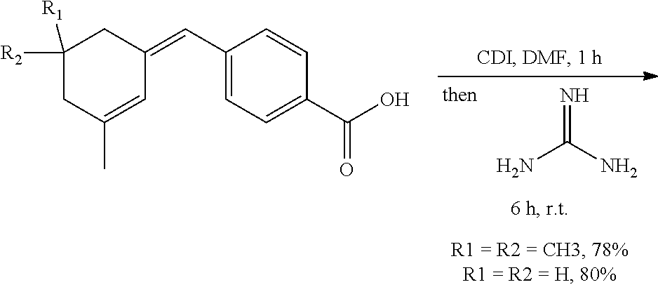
NC(N)=N.C1([R2])([R1])CC(C)=CC(=CC2=CC=C(C(O)=O)C=C2)C1
